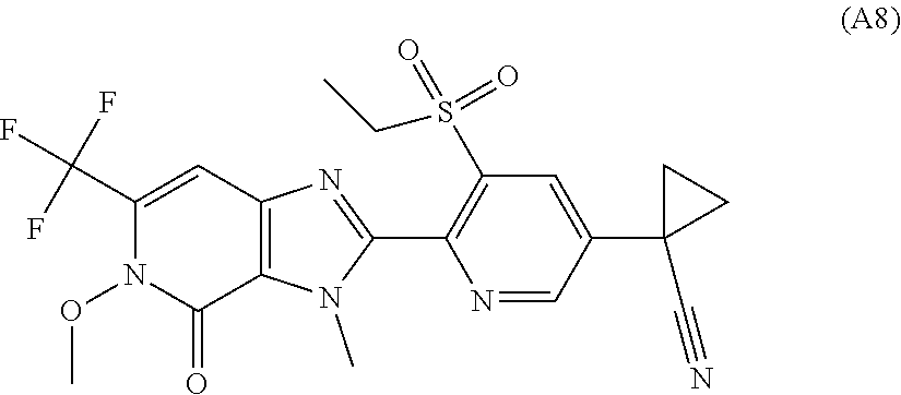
C1=C(C(F)(F)F)N(OC)C(=O)C2=C1N=C(C1=C(S(CC)(=O)=O)C=C(C3(C#N)CC3)C=N1)N2C
